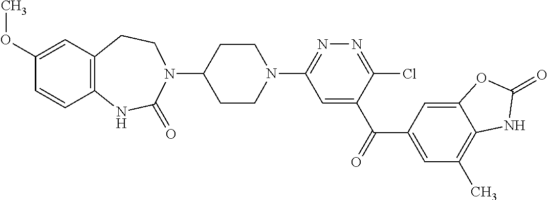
C1CC(N2CCC3=C(NC2=O)C=CC(OC)=C3)CCN1C1=NN=C(Cl)C(C(C2=CC(C)=C3C(=C2)OC(=O)N3)=O)=C1
